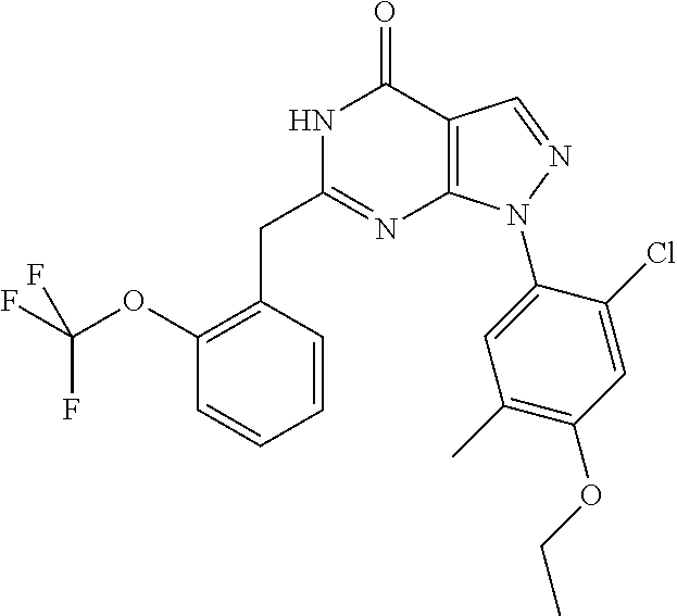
N1C(CC2=C(OC(F)(F)F)C=CC=C2)=NC2=C(C1=O)C=NN2C1=CC(C)=C(OCC)C=C1Cl
